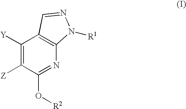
C1([Y])=C([Z])C(O[R2])=NC2=C1C=NN2[R1]
